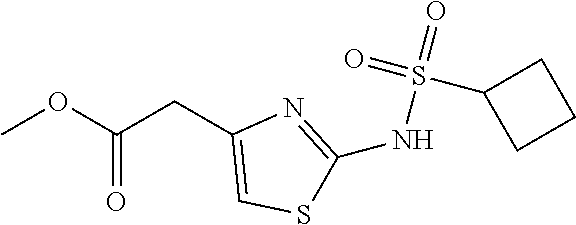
COC(CC1=CSC(NS(C2CCC2)(=O)=O)=N1)=O
